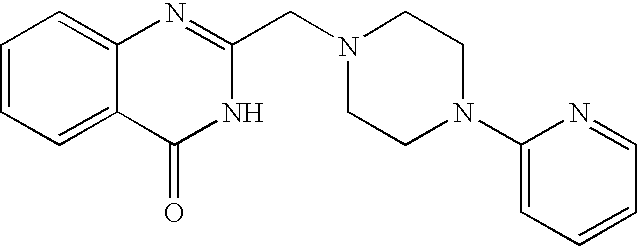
C1=CC=C2C(=C1)N=C(CN1CCN(C3=CC=CC=N3)CC1)NC2=O
